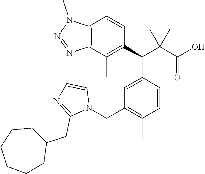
C12=C(C(C)=C(C(C(C(O)=O)(C)C)C3=CC(CN4C=CN=C4CC4CCCCCC4)=C(C)C=C3)C=C1)N=NN2C
